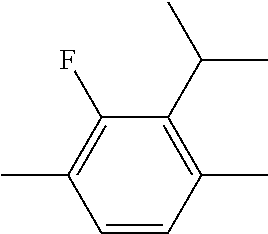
C1=CC(C)=C(C(C)C)C(F)=C1C
